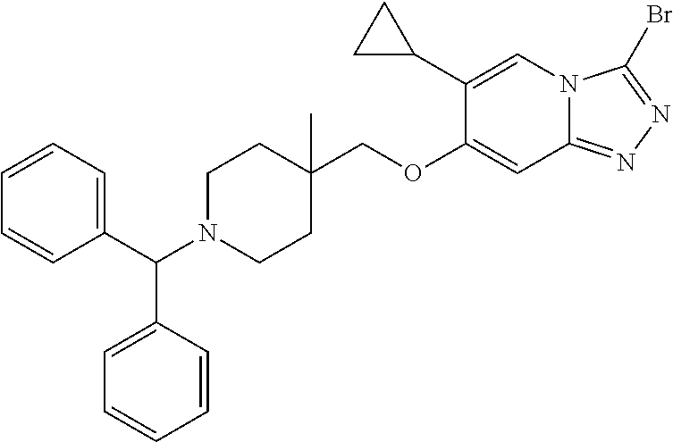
C12=NN=C(Br)N1C=C(C1CC1)C(OCC1(C)CCN(C(C3=CC=CC=C3)C3=CC=CC=C3)CC1)=C2
